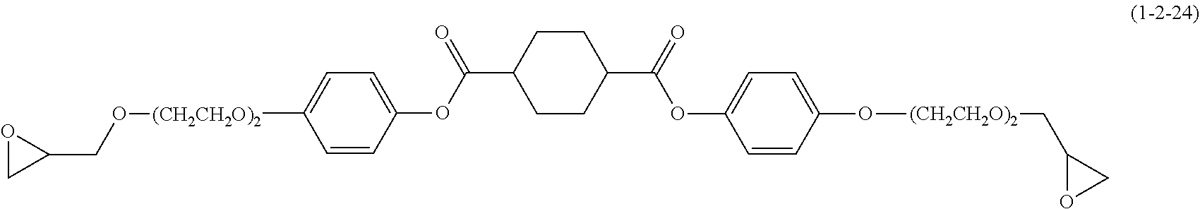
[(CH2CH2O)2](C1=CC=C(OC(C2CCC(C(OC3=CC=C(O[(CH2CH2O)2]CC4OC4)C=C3)=O)CC2)=O)C=C1)OCC1OC1
